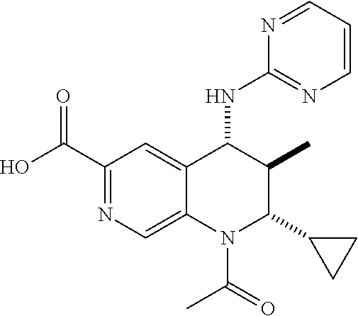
OC(C1=NC=C2C(=C1)C(NC1=NC=CC=N1)C(C)C(C1CC1)N2C(=O)C)=O
